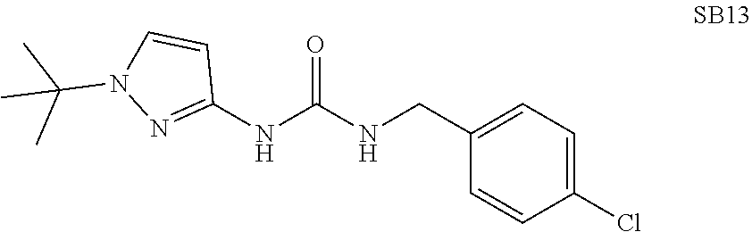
C1(Cl)=CC=C(CNC(NC2=NN(C(C)(C)C)C=C2)=O)C=C1
